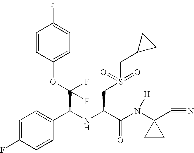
C1=C(F)C=CC(C(NC(C(N(C2(C#N)CC2)[H])=O)CS(CC2CC2)(=O)=O)C(OC2=CC=C(F)C=C2)(F)F)=C1
